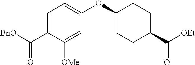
[BnO]C(C1=CC=C(OC2CCC(C([OEt])=O)CC2)C=C1[OMe])=O
